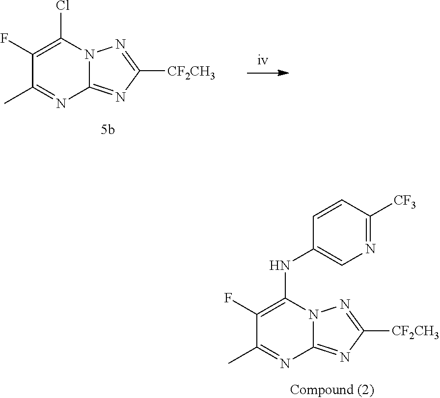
C1(F)=C(Cl)N2C(=NC([CF2CH3])=N2)N=C1C.C1(F)=C(NC2=CN=C([CF3])C=C2)N2C(=NC([CF2CH3])=N2)N=C1C
